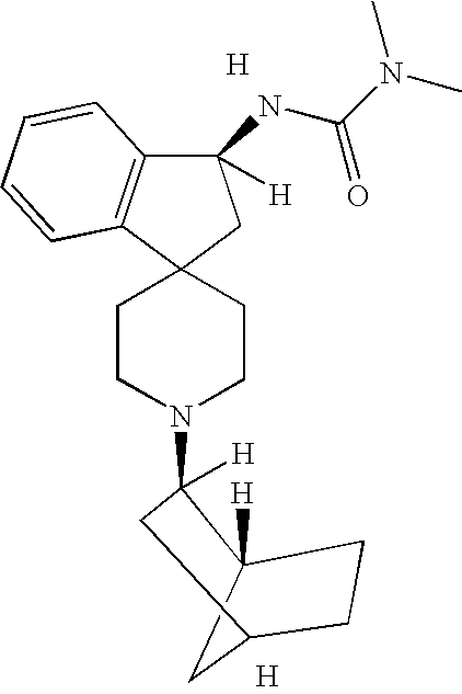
C12([H])CC(CC1)CC2(N1CCC2(C3=C(C(NC(N(C)C)=O)([H])C2)C=CC=C3)CC1)[H].[H].[H]
